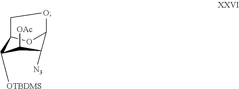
C1C2OC(O1)C([N3])C([OAc])C2[OTBDMS]
